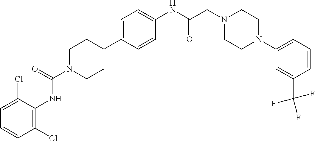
C1(Cl)=C(NC(N2CCC(C3=CC=C(NC(CN4CCN(C5=CC=CC(C(F)(F)F)=C5)CC4)=O)C=C3)CC2)=O)C(Cl)=CC=C1
